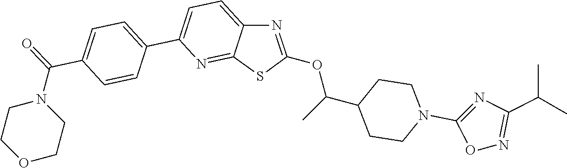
C1=C(C2=CC=C(C(N3CCOCC3)=O)C=C2)N=C2C(=C1)N=C(OC(C1CCN(C3=NC(C(C)C)=NO3)CC1)C)S2
